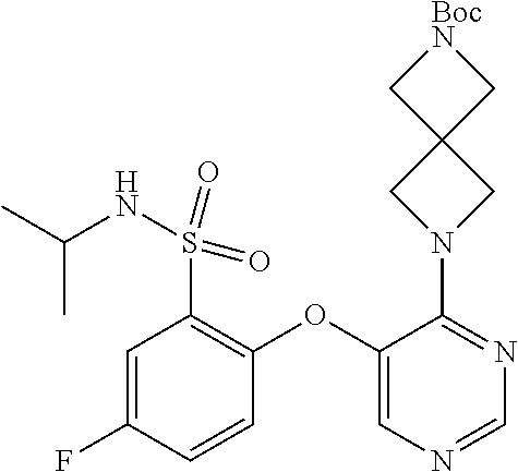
C1=NC=C(OC2=C(S(=O)(=O)NC(C)C)C=C(F)C=C2)C(N2CC3(C2)C[BocN]C3)=N1
